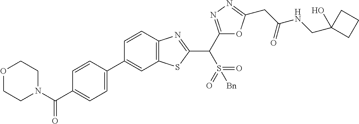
C1=C(C2=CC3=C(C=C2)N=C(C(C2=NN=C(CC(NCC4(O)CCC4)=O)O2)S(=O)(=O)[Bn])S3)C=CC(C(N2CCOCC2)=O)=C1
